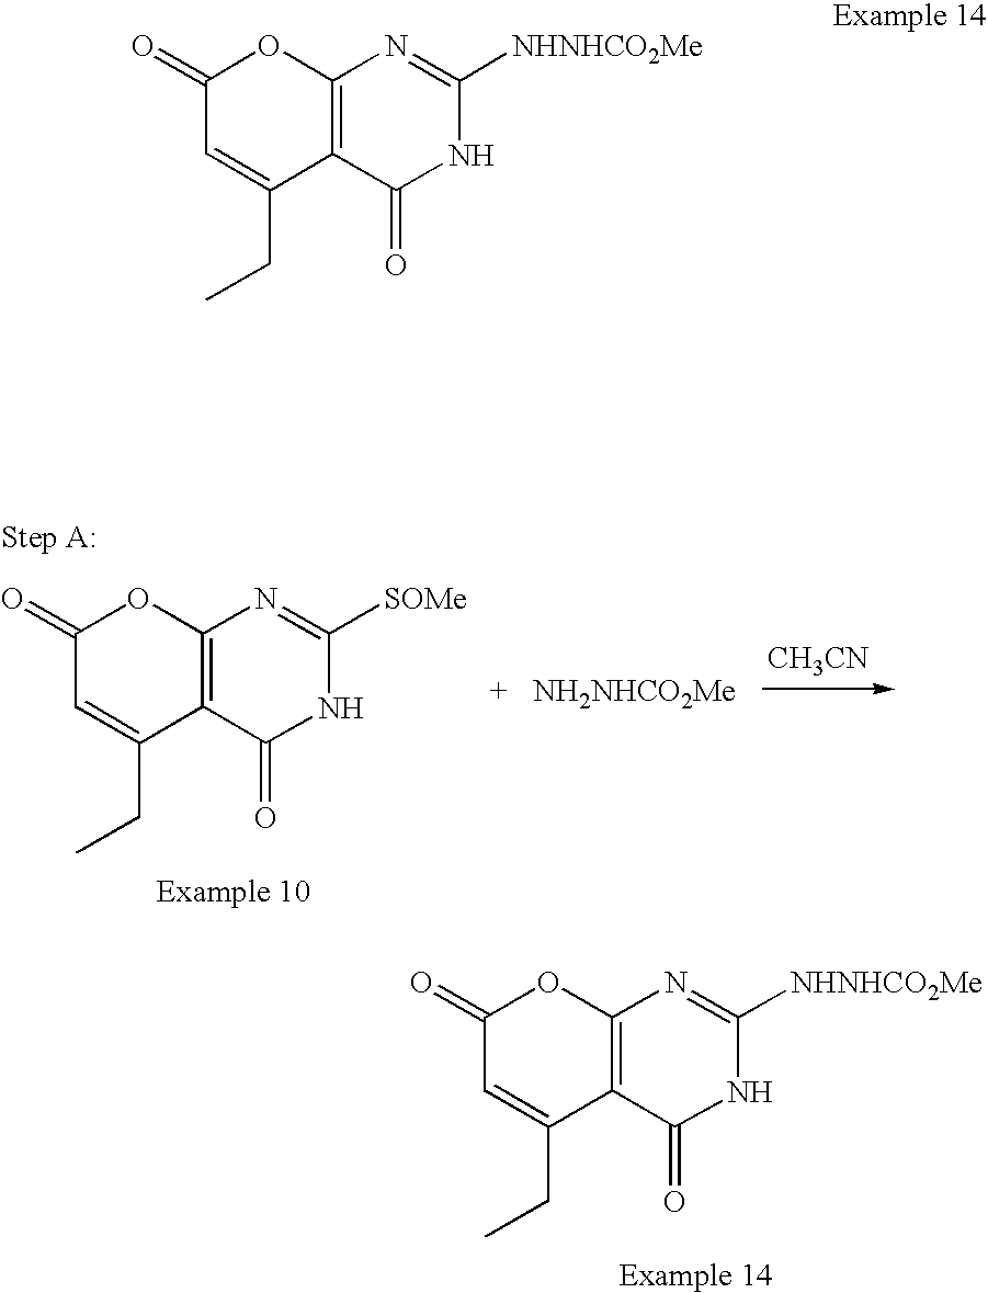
C12=C(C(=O)NC([NHNHCO2Me])=N1)C(CC)=CC(=O)O2.C12=C(C(=O)NC([NHNHCO2Me])=N1)C(CC)=CC(=O)O2.[CH3CN].C12=C(C(=O)NC([SOMe])=N1)C(CC)=CC(=O)O2.[NH2NHCO2Me]
